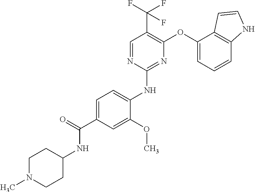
C1=C(C(=O)NC2CCN(C)CC2)C=C(OC)C(NC2=NC(OC3=CC=CC4=C3C=CN4)=C(C(F)(F)F)C=N2)=C1
